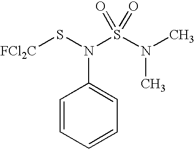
[FCl2C]SN(S(N(C)C)(=O)=O)C1=CC=CC=C1
